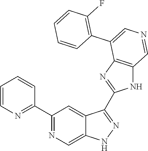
C1(C2=NC=CC=C2)=NC=C2C(=C1)C(C1=NC3=C(N1)C=NC=C3C1=C(F)C=CC=C1)=NN2
